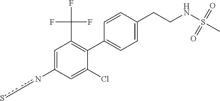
C1=C(Cl)C(C2=CC=C(CCNS(=O)(=O)C)C=C2)=C(C(F)(F)F)C=C1nc-cs
